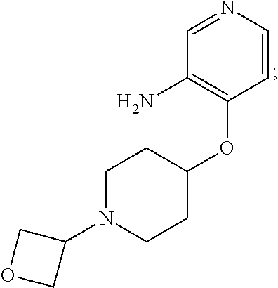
C1=CN=CC(N)=C1OC1CCN(C2COC2)CC1
